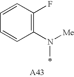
C1=CC=CC(N(*)[Me])=C1F
